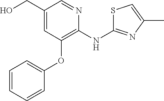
C1(CO)=CC(OC2=CC=CC=C2)=C(NC2=NC(C)=CS2)N=C1
